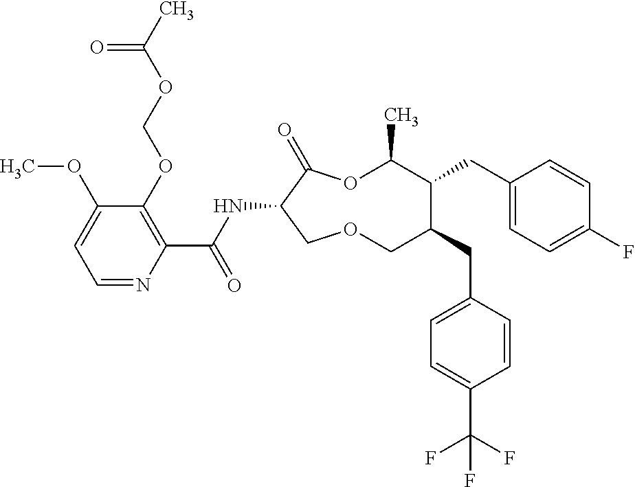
C1(OCOC(C)=O)=C(C(NC2C(=O)OC(C)C(CC3=CC=C(F)C=C3)C(CC3=CC=C(C(F)(F)F)C=C3)COC2)=O)N=CC=C1OC
